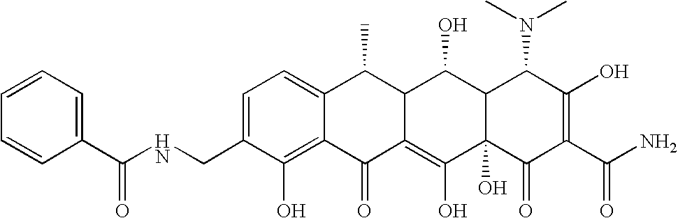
C1(CNC(C2=CC=CC=C2)=O)=CC=C2C(=C1O)C(=O)C1=C(O)C3(O)C(C(O)C1C2C)C(N(C)C)C(O)=C(C(N)=O)C3=O
